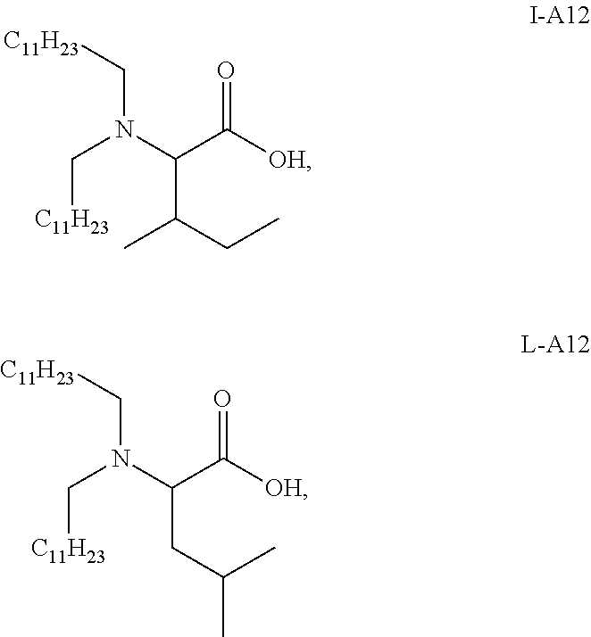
[C11H23]CN(C[C11H23])C(C([OH])=O)C(C)CC.[C11H23]CN(C[C11H23])C(C([OH])=O)CC(C)C
